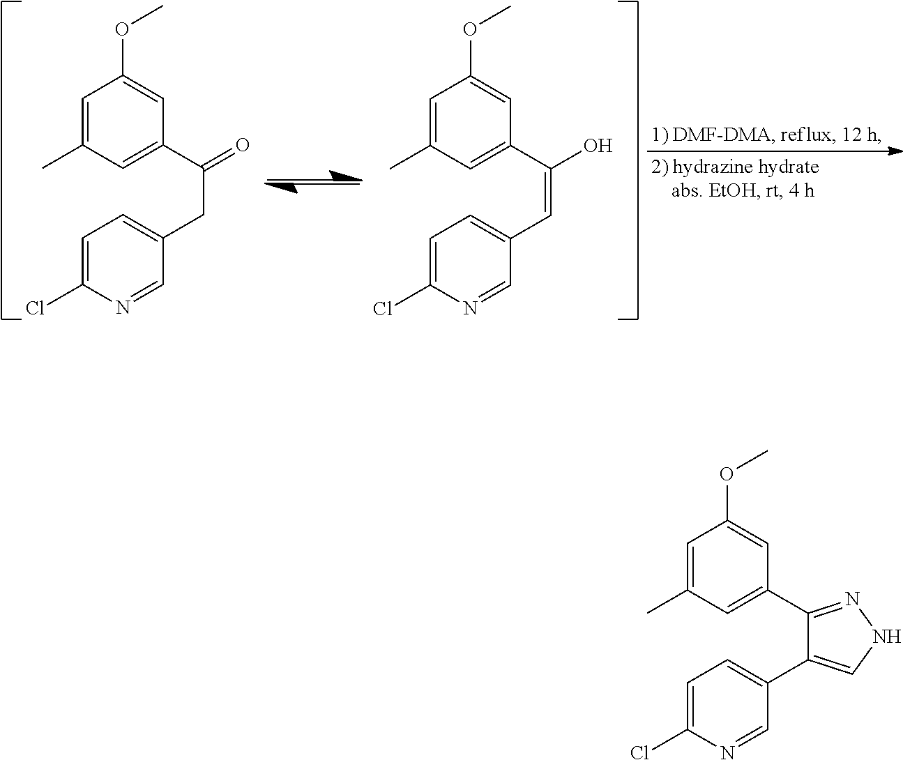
CC1=CC(OC)=CC(C(CC2=CC=C(Cl)N=C2)=O)=C1.CC1=CC(OC)=CC(C(=CC2=CC=C(Cl)N=C2)O)=C1.CC1=CC(OC)=CC(C2=NNC=C2C2=CC=C(Cl)N=C2)=C1
